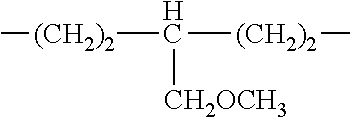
C([(CH2)2]C)([(CH2)2]C)[CH2OCH3]
